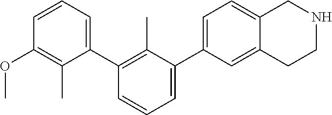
C1(OC)=C(C)C(C2=C(C)C(C3=CC=C4C(=C3)CCNC4)=CC=C2)=CC=C1
